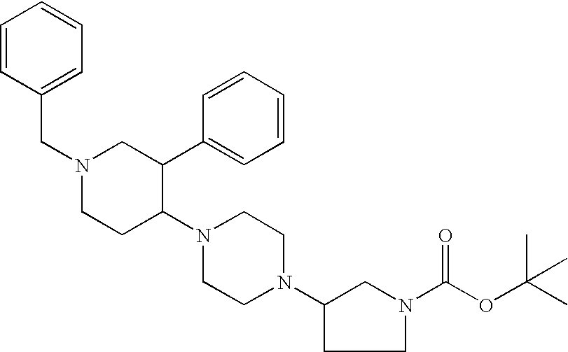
N1(CC2=CC=CC=C2)CCC(N2CCN(C3CCN(C(OC(C)(C)C)=O)C3)CC2)C(C2=CC=CC=C2)C1
